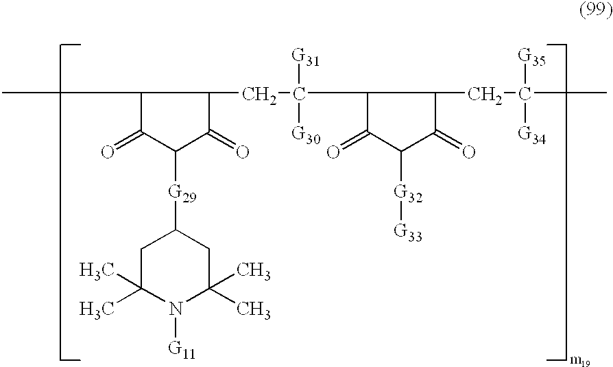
C1(C)C(=O)C([G29]C2CC(C)(C)N([G11])C(C)(C)C2)C(=O)C1CC(C1C(=O)C([G32][G33])C(=O)C1CC([G35])([G34])C)([G31])[G30]
